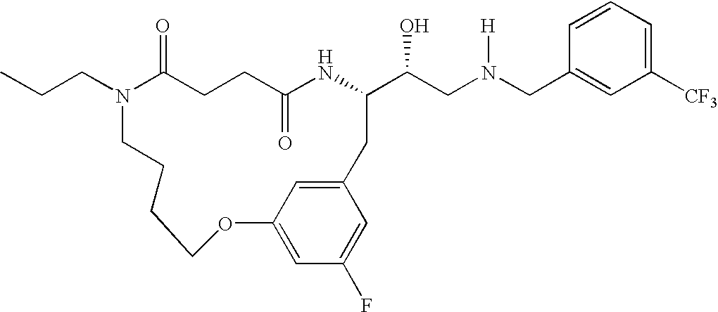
N1(CCC)C(=O)CCC(=O)NC(C(CN(CC2=CC([CF3])=CC=C2)[H])O)CC2=CC(=CC(F)=C2)OCCCC1
